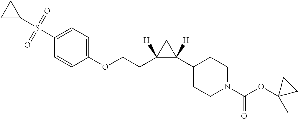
S(C1=CC=C(OCCC2([H])C([H])(C3CCN(C(OC4(C)CC4)=O)CC3)C2)C=C1)(C1CC1)(=O)=O
